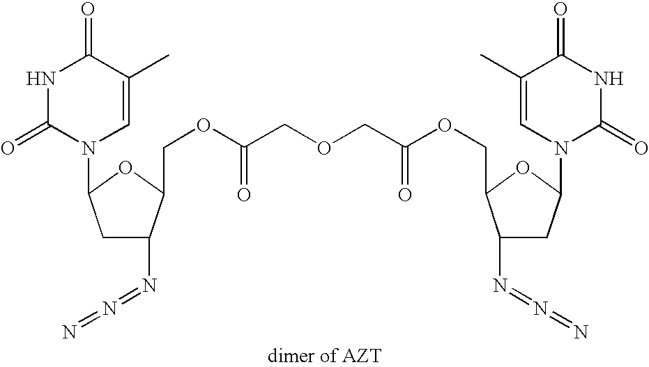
C1C(N=N=N)C(COC(COCC(OCC2C(N=N=N)CC(N3C(=O)NC(=O)C(C)=C3)O2)=O)=O)OC1N1C=C(C)C(=O)NC1=O
